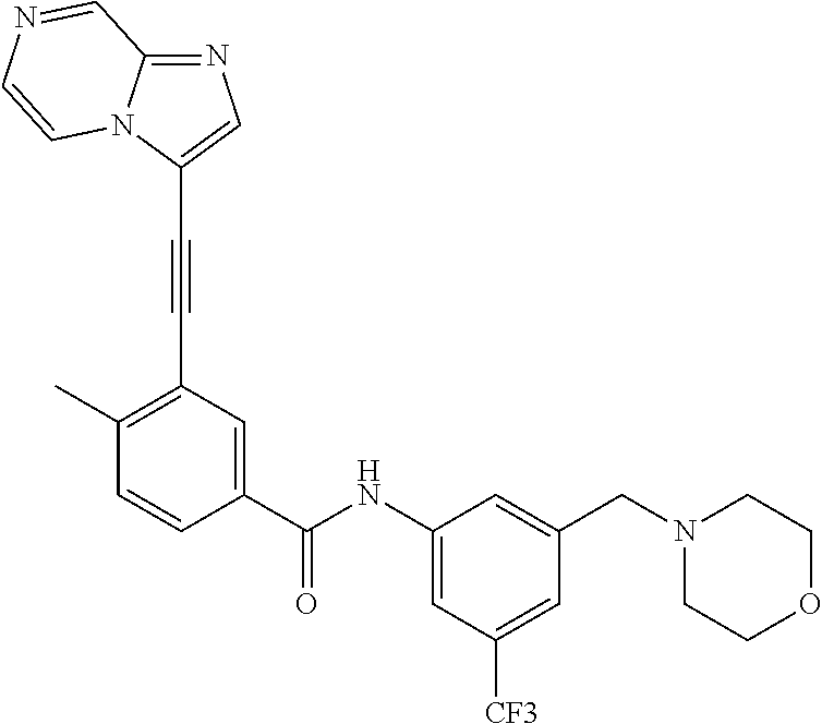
C1=CC(C(=O)NC2=CC([CF3])=CC(CN3CCOCC3)=C2)=CC(C#CC2=CN=C3N2C=CN=C3)=C1C
